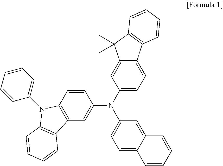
C1=CC2=C(C=C1N(C1=CC=C3C(=C1)C(C)(C)C1=C3C=CC=C1)C1=CC=C3C(=C1)C=CC=C3)C1=C(N2C2=CC=CC=C2)C=CC=C1
